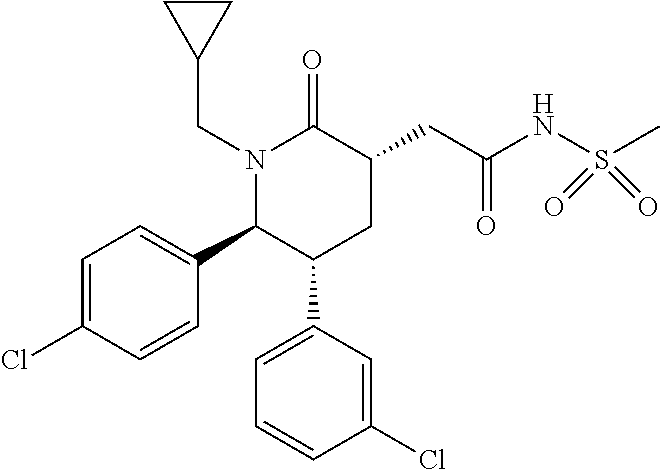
N1(CC2CC2)C(C2=CC=C(Cl)C=C2)C(C2=CC=CC(Cl)=C2)CC(CC(NS(C)(=O)=O)=O)C1=O
